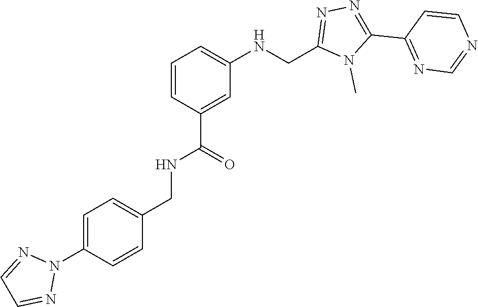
N1=C(C2=NN=C(CNC3=CC=CC(C(NCC4=CC=C(N5N=CC=N5)C=C4)=O)=C3)N2C)C=CN=C1
